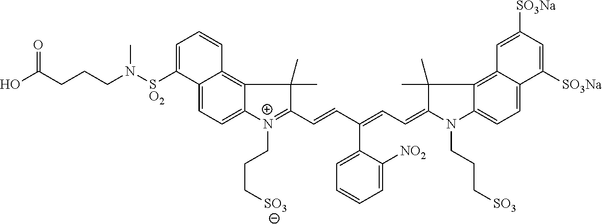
C12=CC=C3C(=C1C=CC=C2[SO2]N(CCCC(O)=O)C)C(C)(C)C(C=CC(=CC=C1N(CCC[SO3])C2=CC=C4C(=C2C1(C)C)C=C([SO3Na])C=C4[SO3Na])C1=CC=CC=C1[NO2])=[N+]3CCC[SO3]
